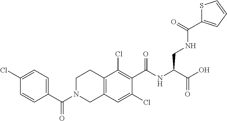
C1(Cl)=CC=C(C(N2CC3=C(CC2)C(Cl)=C(C(NC(C(O)=O)CNC(C2=CC=CS2)=O)=O)C(Cl)=C3)=O)C=C1
